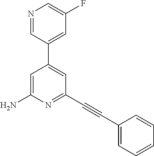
N1=CC(C2=CC(C#CC3=CC=CC=C3)=NC(N)=C2)=CC(F)=C1
